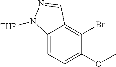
C12=CC=C(OC)C(Br)=C1C=NN2[THP]
